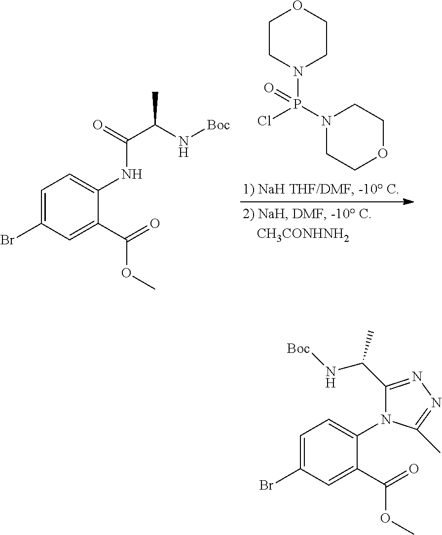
C1=C(Br)C=C(C(=O)OC)C(N2C(C(N[Boc])C)=NN=C2C)=C1.C1=C(Br)C=C(C(=O)OC)C(NC(=O)C(C)N[Boc])=C1.N1(P(Cl)(N2CCOCC2)=O)CCOCC1
